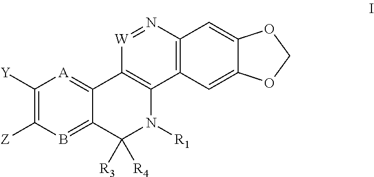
C1([Y])=C([Z])B=C2C(=[A]1)C1=C(N([R1])C2([R3])[R4])C2=C(N=[W]1)C=C1C(=C2)OCO1
